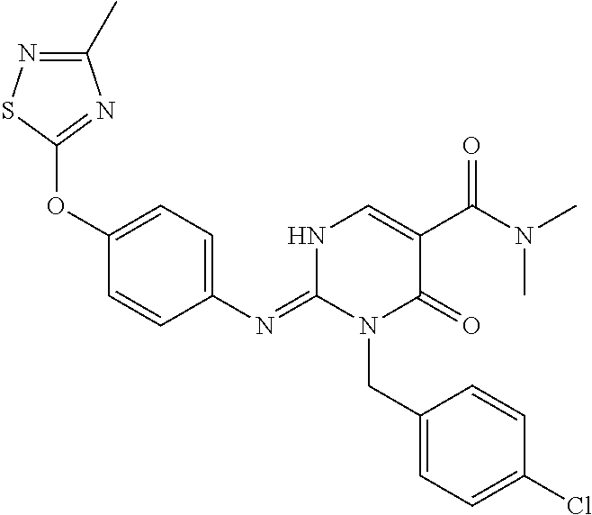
C1(N=C2N(CC3=CC=C(Cl)C=C3)C(=O)C(C(N(C)C)=O)=CN2)=CC=C(OC2=NC(C)=NS2)C=C1
